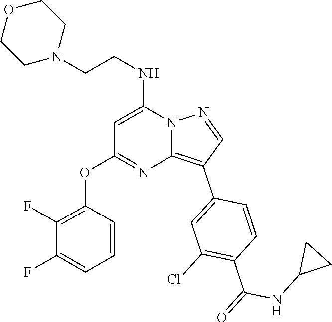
C(NC1=CC(OC2=C(F)C(F)=CC=C2)=NC2=C(C3=CC(Cl)=C(C(NC4CC4)=O)C=C3)C=NN12)CN1CCOCC1
